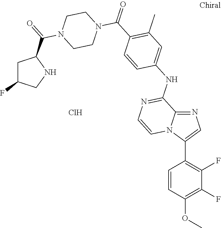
C1=CC(OC)=C(F)C(F)=C1C1=CN=C2N1C=CN=C2NC1=CC(C)=C(C(=O)N2CCN(C(=O)C3CC(F)CN3)CC2)C=C1.Cl
